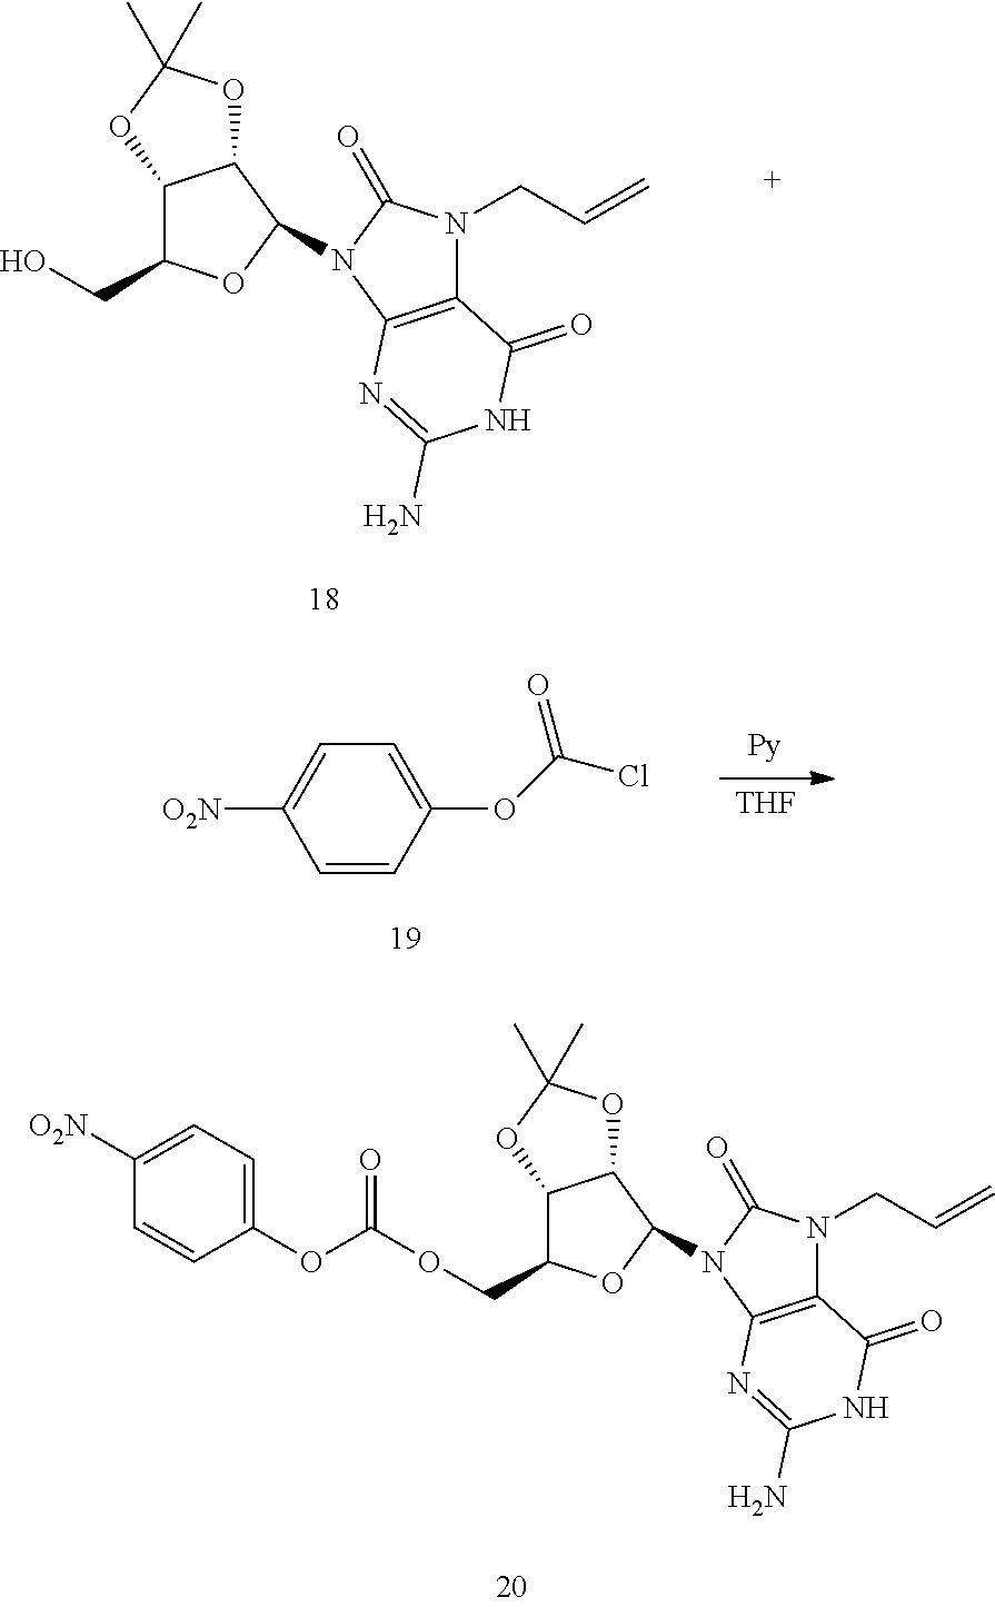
OCC1C2C(C(N3C4=C(N(CC=C)C3=O)C(=O)NC(N)=N4)O1)OC(C)(C)O2.C1=CC(OC(=O)Cl)=CC=C1[O2N].[THF].C1(OC(OCC2C3C(C(N4C5=C(N(CC=C)C4=O)C(=O)NC(N)=N5)O2)OC(C)(C)O3)=O)=CC=C([O2N])C=C1
